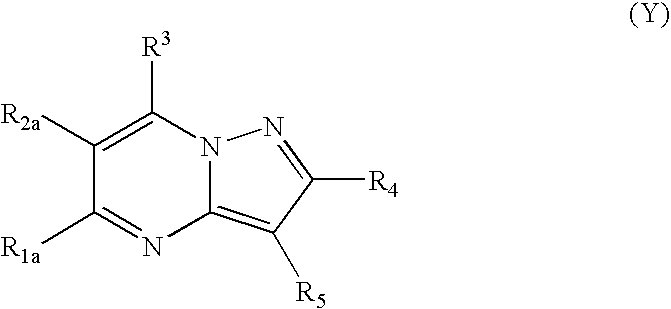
C1([R2a])=C([R3])N2C(=C([R5])C([R4])=N2)N=C1[R1a]
